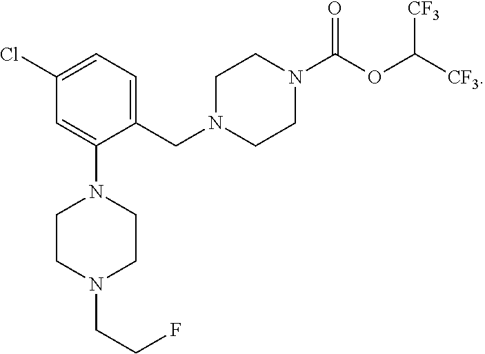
N1(CC2=CC=C(Cl)C=C2N2CCN(CCF)CC2)CCN(C(=O)OC([CF3])[CF3])CC1
